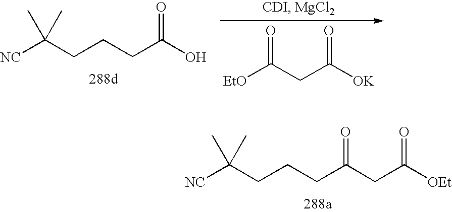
[OEt]C(CC(CCCC([NC])(C)C)=O)=O.[EtO]C(CC([OK])=O)=O.C(CCCC(C)([NC])C)(O)=O
